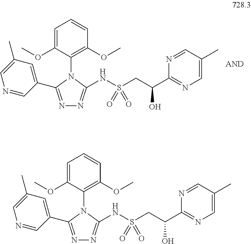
C1=C(OC)C(N2C(C3=CC(C)=CN=C3)=NN=C2NS(CC(C2=NC=C(C)C=N2)O)(=O)=O)=C(OC)C=C1.C1=C(OC)C(N2C(C3=CC(C)=CN=C3)=NN=C2NS(CC(C2=NC=C(C)C=N2)O)(=O)=O)=C(OC)C=C1
